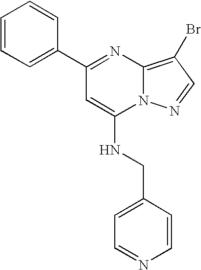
C1=CC=C(C2=NC3=C(Br)C=NN3C(NCC3=CC=NC=C3)=C2)C=C1
